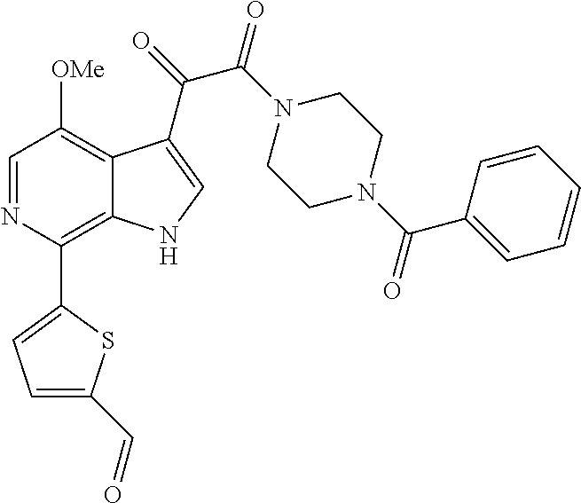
C1=NC(C2=CC=C(C=O)S2)=C2C(=C1[OMe])C(C(=O)C(N1CCN(C(C3=CC=CC=C3)=O)CC1)=O)=CN2
